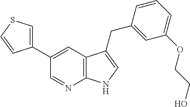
C1(C2=CC3=C(N=C2)NC=C3CC2=CC(OCCO)=CC=C2)=CSC=C1
